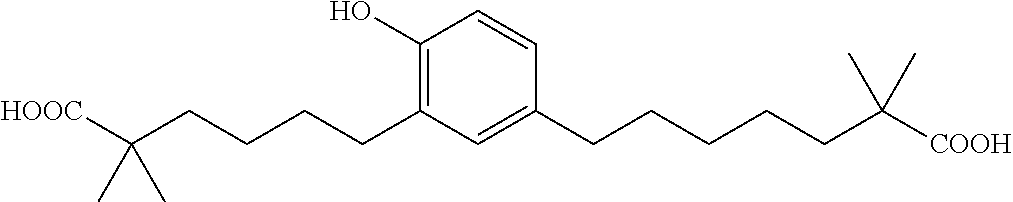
C1(O)=C(CCCCC([HOOC])(C)C)C=C(CCCCCC([COOH])(C)C)C=C1
